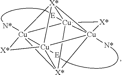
[Cu]1234([N*])[Cu]56([E])([X*]17[Cu]218([E])[Cu]57([N*])([X*]361)[X*]8)[X*]4
